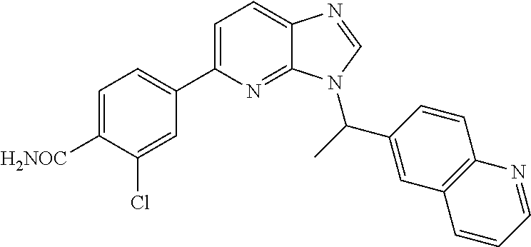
C1(C2=CC=C3C(=N2)N(C(C2=CC4=C(C=C2)N=CC=C4)C)C=N3)=CC=C([H2NOC])C(Cl)=C1
